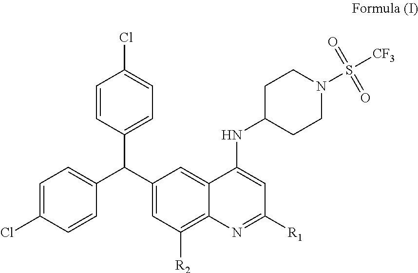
C1=C(Cl)C=CC(C(C2=CC=C(Cl)C=C2)C2=CC([R2])=C3C(=C2)C(NC2CCN(S([CF3])(=O)=O)CC2)=CC([R1])=N3)=C1
